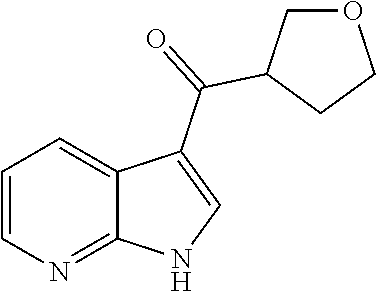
C1=CN=C2C(=C1)C(C(C1COCC1)=O)=CN2
